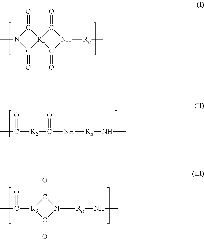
C1(=O)N(C)C(=O)[R4]12C(=O)N([Ra]C)C2=O.CC(=O)[R2]C(=O)N[Ra]NC.[R3]1(C(C)=O)C(=O)N([Ra]NC)C1=O
